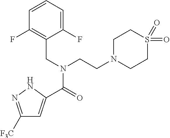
C1([F3C])=NNC(C(=O)N(CC2=C(F)C=CC=C2F)CCN2CCS(=O)(=O)CC2)=C1
